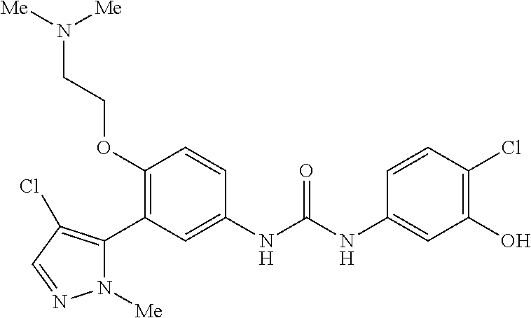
C1(OCCN([Me])[Me])=C(C2=C(Cl)C=NN2[Me])C=C(NC(NC2=CC(O)=C(Cl)C=C2)=O)C=C1
